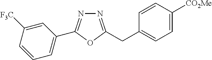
C1=C([CO2Me])C=CC(CC2=NN=C(C3=CC=CC([F3C])=C3)O2)=C1
